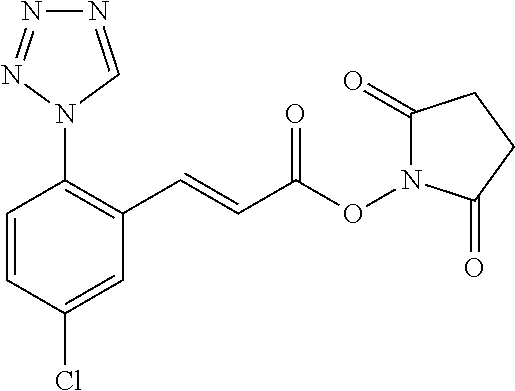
C1=CC(Cl)=CC(C=CC(ON2C(=O)CCC2=O)=O)=C1N1N=NN=C1
